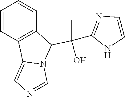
C1=CC2=C(C=C1)C(C(C)(O)C1=NC=CN1)N1C2=CN=C1
